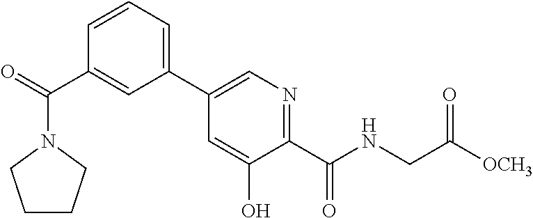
C1(C2=CN=C(C(NCC([OCH3])=O)=O)C(O)=C2)=CC=CC(C(=O)N2CCCC2)=C1
